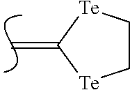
C=C1[Te]CC[Te]1
